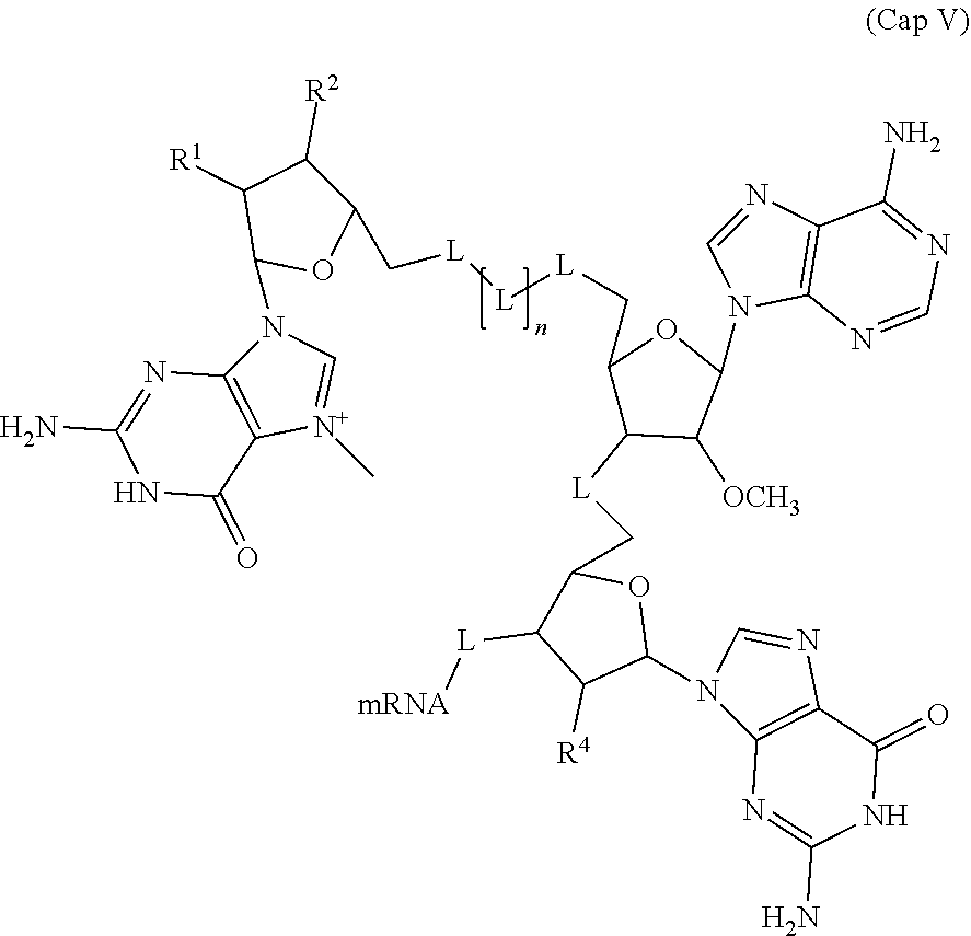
C([L][L][L]CC1C([R2])C([R1])C(N2C3=C([N+](C)=C2)C(=O)NC(N)=N3)O1)C1C([L]CC2C([L][mRNA])C([R4])C(N3C4=C(N=C3)C(=O)NC(N)=N4)O2)C([OCH3])C(N2C=NC3=C2N=CN=C3N)O1
